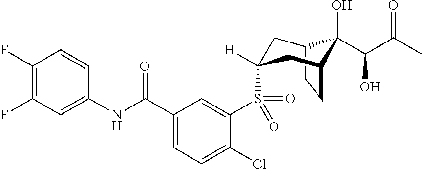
C12CCC(CC(S(C3=CC(C(NC4=CC(F)=C(F)C=C4)=O)=CC=C3Cl)(=O)=O)([H])C1)C2(O)C(C(C)=O)O
